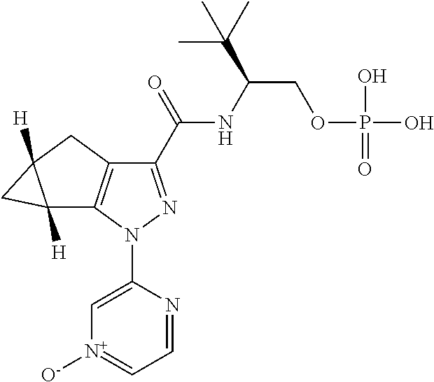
C1(C(=O)NC(COP(O)(O)=O)C(C)(C)C)=NN(C2=C[N+]([O-])=CC=N2)C2=C1CC1([H])C2([H])C1
